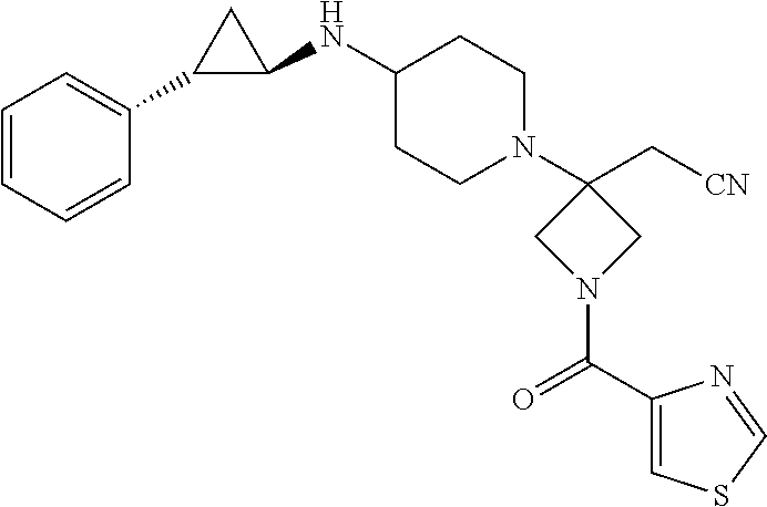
C1=CC=CC(C2C(NC3CCN(C4(C[CN])CN(C(C5=CSC=N5)=O)C4)CC3)C2)=C1
